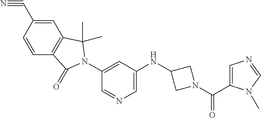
C1=CC(C#N)=CC2=C1C(=O)N(C1=CC(NC3CN(C(C4=CN=CN4C)=O)C3)=CN=C1)C2(C)C
